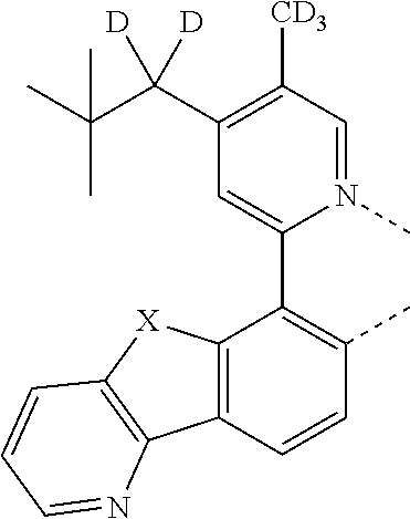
C12=C(C=CC(C)=C1C1=CC(C(C(C)(C)C)([D])[D])=C([CD3])C=N1C)C1=C([X]2)C=CC=N1
